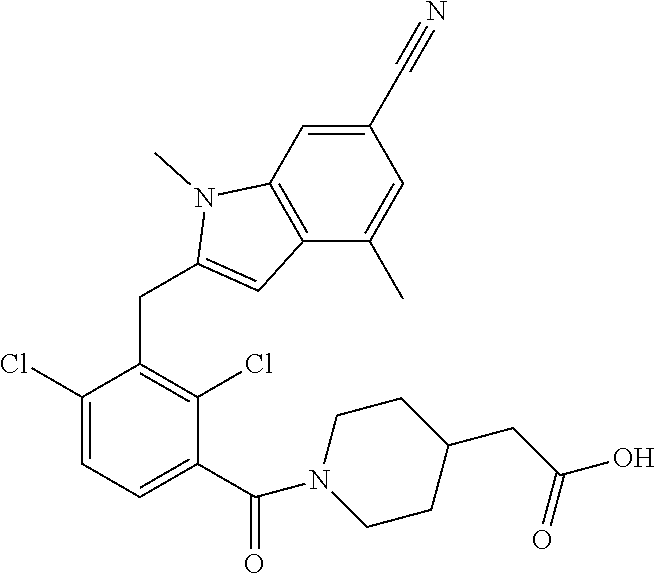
C1(Cl)=CC=C(C(=O)N2CCC(CC(O)=O)CC2)C(Cl)=C1CC1=CC2=C(N1C)C=C(C#N)C=C2C
